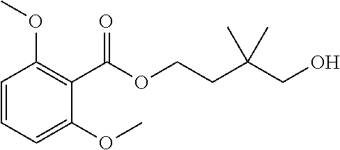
C1=CC(OC)=C(C(OCCC(CO)(C)C)=O)C(OC)=C1
